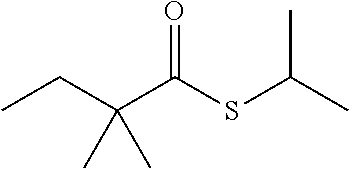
CCC(C(SC(C)C)=O)(C)C
